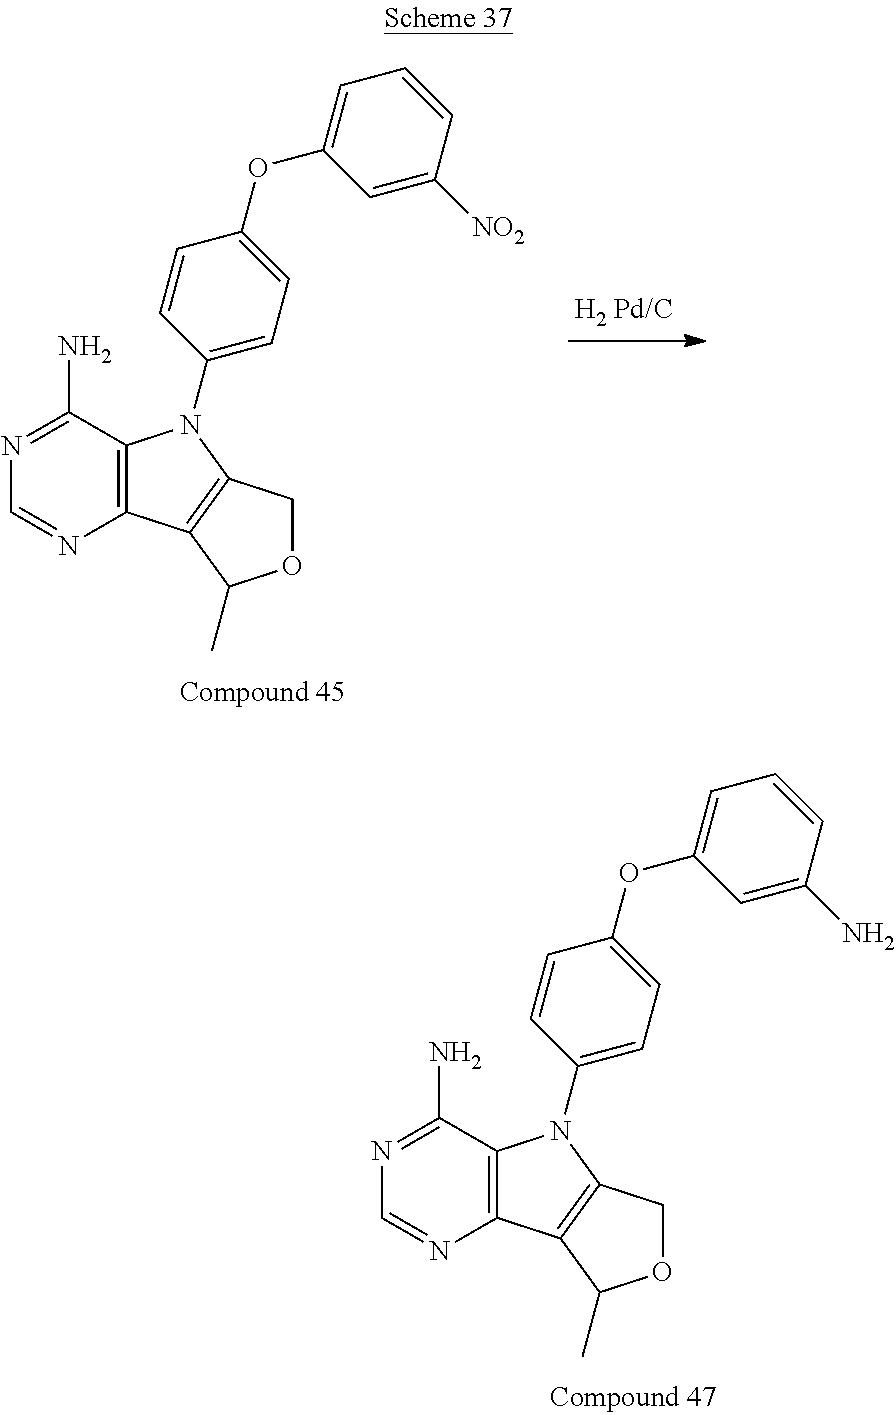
C12=C(C(N)=NC=N1)N(C1=CC=C(OC3=CC=CC([NO2])=C3)C=C1)C1=C2C(C)OC1.C12=C(C(N)=NC=N1)N(C1=CC=C(OC3=CC=CC(N)=C3)C=C1)C1=C2C(C)OC1
